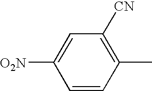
C1=C([O2N])C=CC(C)=C1[CN]
